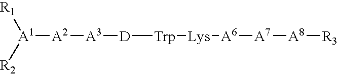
[R1][A1]([R2])[A2][A3][D][Trp][Lys][A6][A7][A8][R3]
